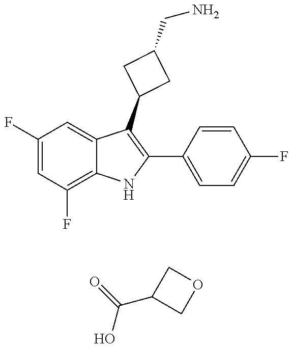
C1(F)=CC(F)=C2C(=C1)C(C1CC(CN)C1)=C(C1=CC=C(F)C=C1)N2.C1(C(=O)O)COC1
